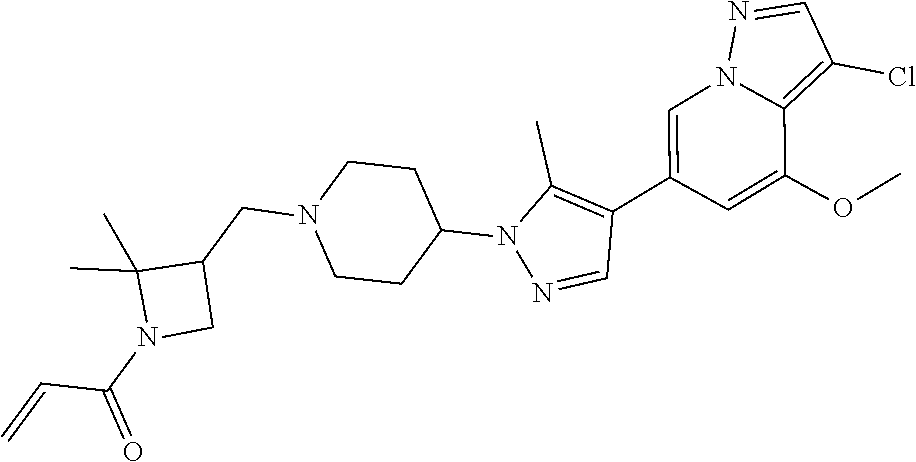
C1=C(C2=C(C)N(C3CCN(CC4C(C)(C)N(C(=O)C=C)C4)CC3)N=C2)C=C(OC)C2=C(Cl)C=NN12
